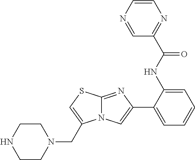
C12=NC(C3=CC=CC=C3NC(=O)C3=NC=CN=C3)=CN1C(CN1CCNCC1)=CS2
